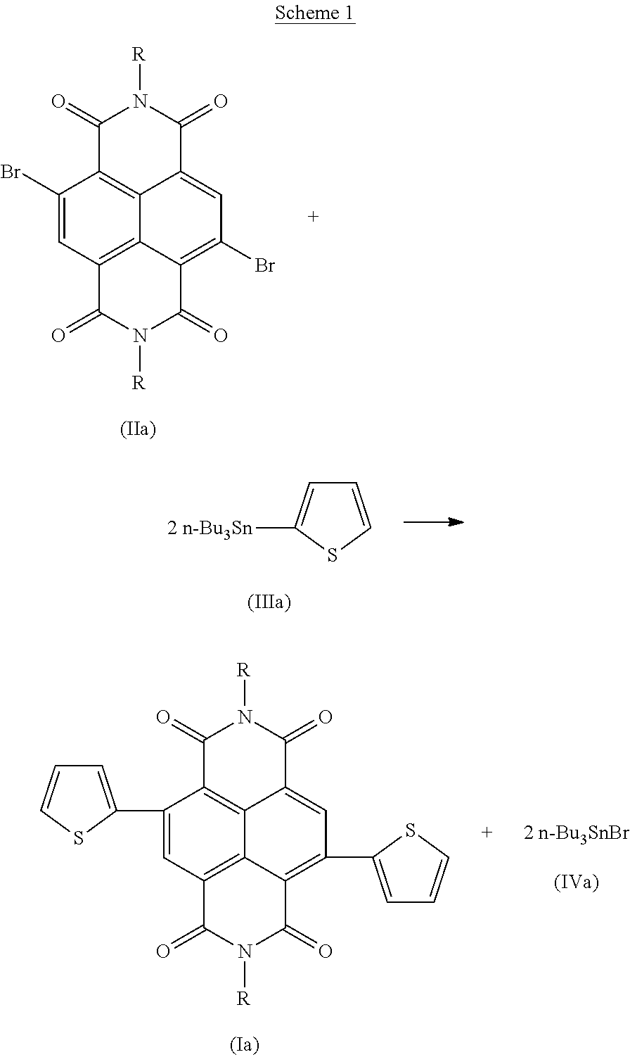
C1(Br)=CC2=C3C4=C1C(=O)N([R])C(=O)C4=CC(Br)=C3C(=O)N([R])C2=O.C1=CSC([2 n-Bu3Sn])=C1.C1(C2=CC=CS2)=CC2=C3C4=C1C(=O)N([R])C(=O)C4=CC(C1=CC=CS1)=C3C(=O)N([R])C2=O.[2 n-Bu3SnBr]
